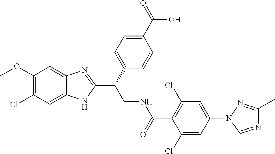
C1(OC)=C(Cl)C=C2C(=C1)N=C(C(CNC(C1=C(Cl)C=C(N3C=NC(C)=N3)C=C1Cl)=O)C1=CC=C(C(=O)O)C=C1)N2
